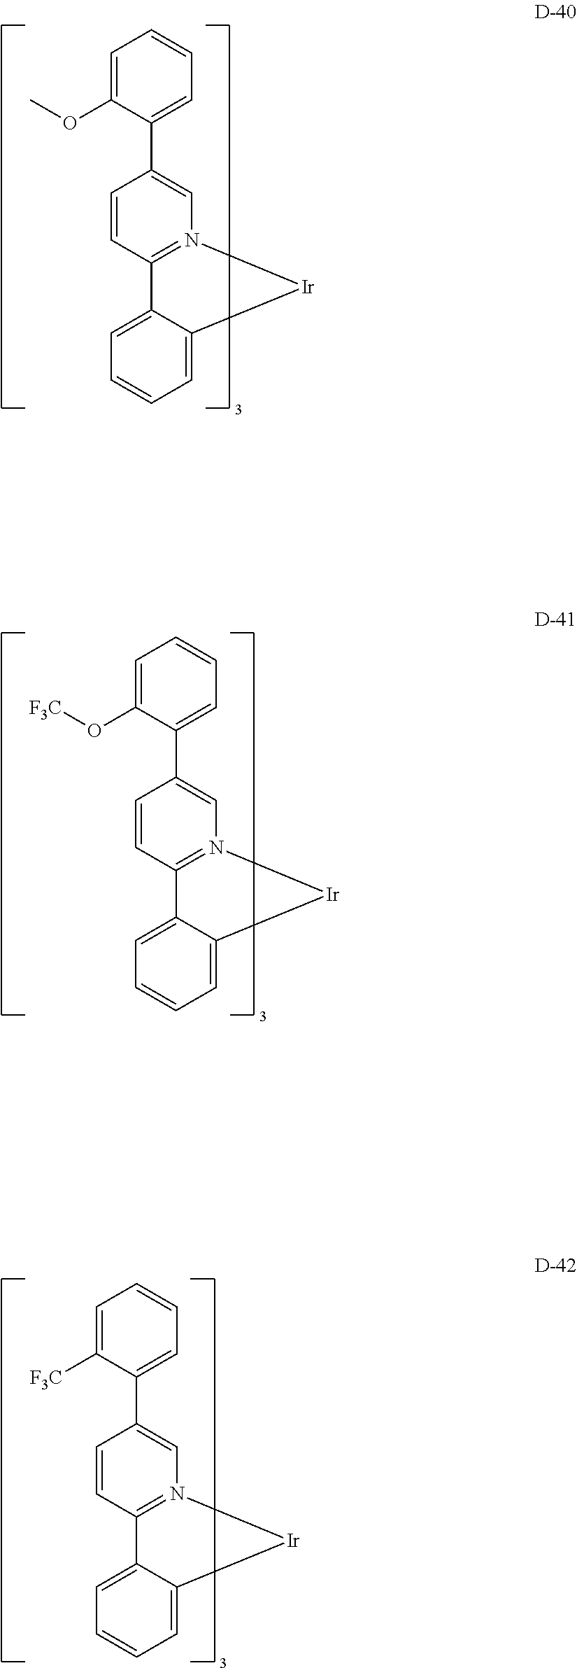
C1(C2=CC=CC=C2OC)=CN2=C(C=C1)C1=CC=CC=C1[Ir]2.C1(C2=CC=CC=C2O[F3C])=CN2=C(C=C1)C1=CC=CC=C1[Ir]2.C1(C2=CC=CC=C2[F3C])=CN2=C(C=C1)C1=CC=CC=C1[Ir]2
